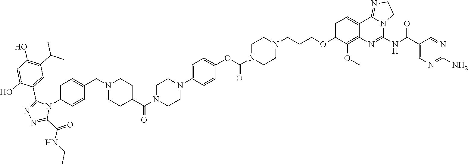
C1=CC(CN2CCC(C(=O)N3CCN(C4=CC=C(OC(=O)N5CCN(CCCOC6=CC=C7C8=NCCN8C(NC(C8=CN=C(N)N=C8)=O)=NC7=C6OC)CC5)C=C4)CC3)CC2)=CC=C1N1C(C2=CC(C(C)C)=C(O)C=C2O)=NN=C1C(NCC)=O
